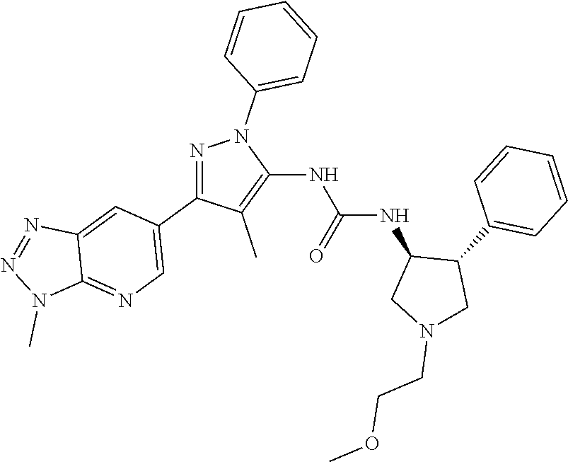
N1=C(C2=CN=C3C(=C2)N=NN3C)C(C)=C(NC(NC2CN(CCOC)CC2C2=CC=CC=C2)=O)N1C1=CC=CC=C1
